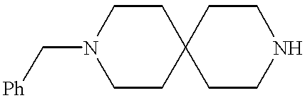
C12(CCNCC1)CCN(C[Ph])CC2
